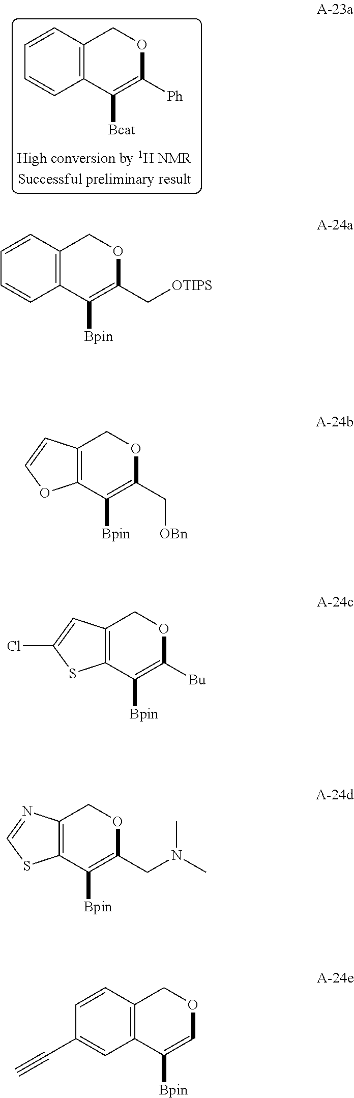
C1=CC2=C(C=C1)C([Bcat])=C([Ph])OC2.C12=C(COC(CN(C)C)=C1[Bpin])N=CS2.C1=CC2=C(C=C1C#C)C([Bpin])=COC2.C1=CC2=C(C=C1)C([Bpin])=C(C[OTIPS])OC2.C12=C(COC([Bu])=C1[Bpin])C=C(Cl)S2.C12=C(COC(C[OBn])=C1[Bpin])C=CO2
